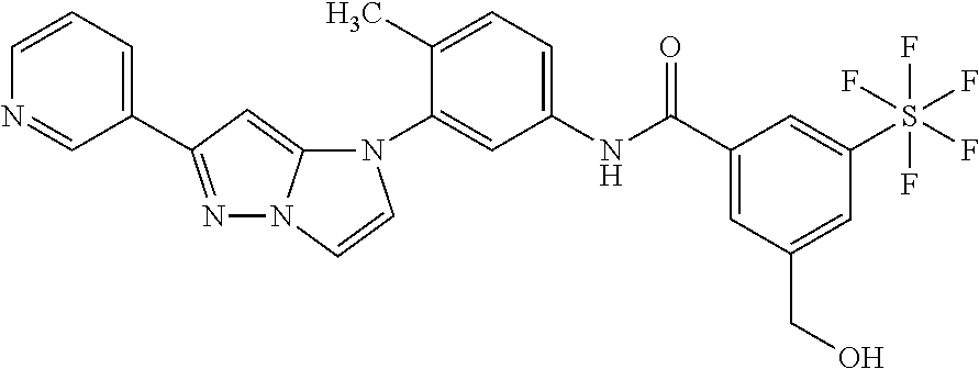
N1=C(C2=CC=CN=C2)C=C2N1C=CN2C1=CC(NC(C2=CC(CO)=CC(S(F)(F)(F)(F)F)=C2)=O)=CC=C1C
